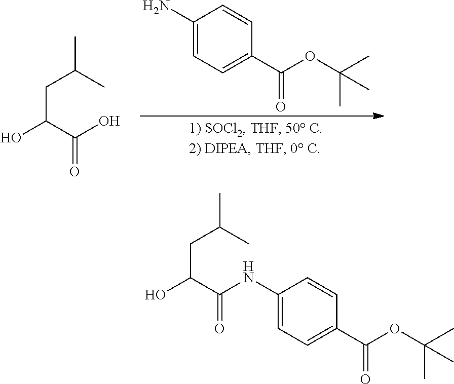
C1(N)=CC=C(C(OC(C)(C)C)=O)C=C1.CC(C)CC(O)C(O)=O.CC(C)CC(O)C(NC1=CC=C(C(OC(C)(C)C)=O)C=C1)=O
